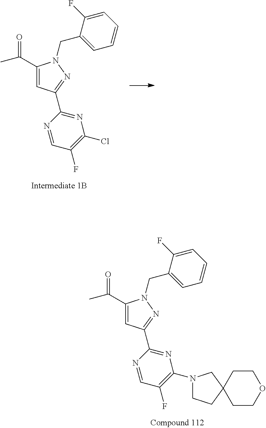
C(=O)(C1=CC(C2=NC(N3CCC4(C3)CCOCC4)=C(F)C=N2)=NN1CC1=CC=CC=C1F)C.C(=O)(C1=CC(C2=NC(Cl)=C(F)C=N2)=NN1CC1=CC=CC=C1F)C
